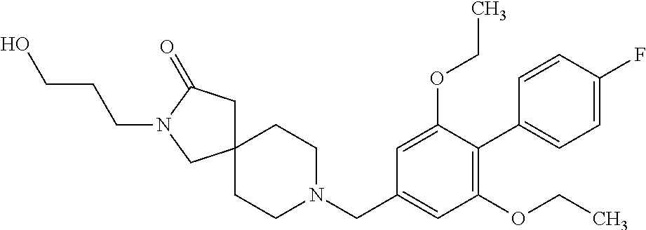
C12(CC(=O)N(CCCO)C1)CCN(CC1=CC(OCC)=C(C3=CC=C(F)C=C3)C(OCC)=C1)CC2
